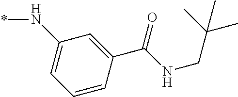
C1(N*)=CC=CC(C(=O)NCC(C)(C)C)=C1
